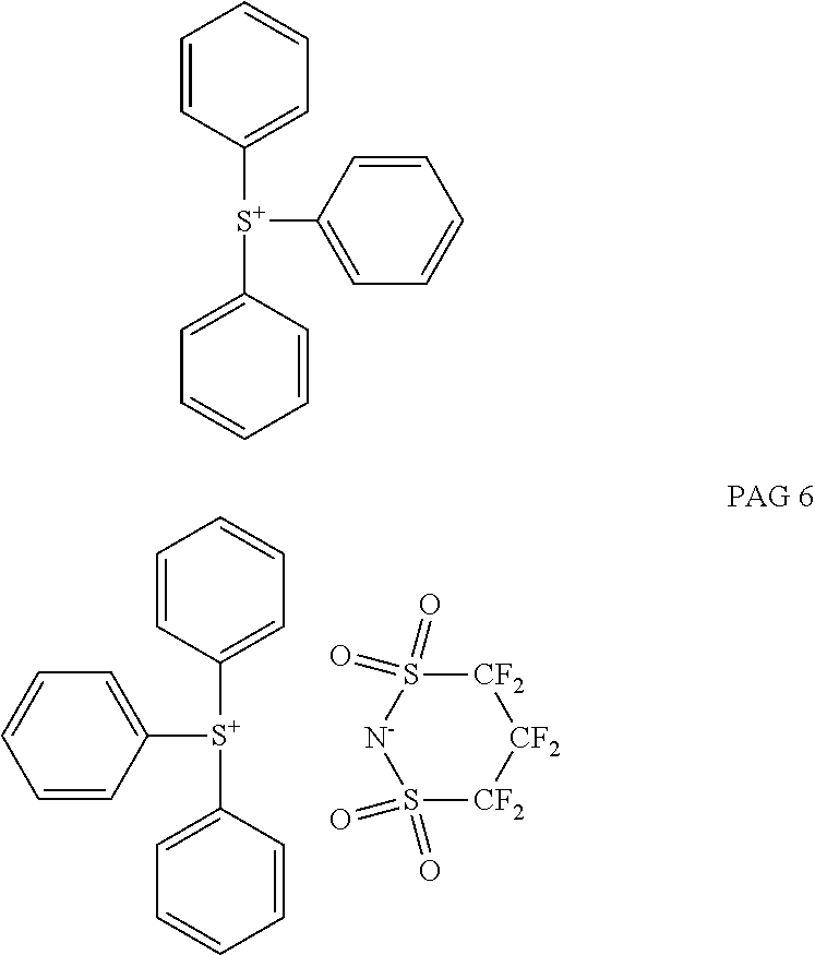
[S+](C1=CC=CC=C1)(C1=CC=CC=C1)C1=CC=CC=C1.C1=CC([S+](C2=CC=CC=C2)C2=CC=CC=C2)=CC=C1.S1(=O)(=O)[CF2][CF2][CF2]S(=O)(=O)[N-]1
